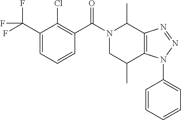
C1(C(F)(F)F)=CC=CC(C(N2CC(C)C3=C(C2C)N=NN3C2=CC=CC=C2)=O)=C1Cl
